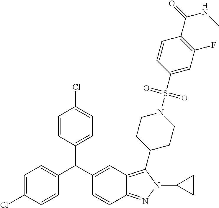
C1=C(C(C2=CC3=C(C4CCN(S(C5=CC(F)=C(C(=O)NC)C=C5)(=O)=O)CC4)N(C4CC4)N=C3C=C2)C2=CC=C(Cl)C=C2)C=CC(Cl)=C1
